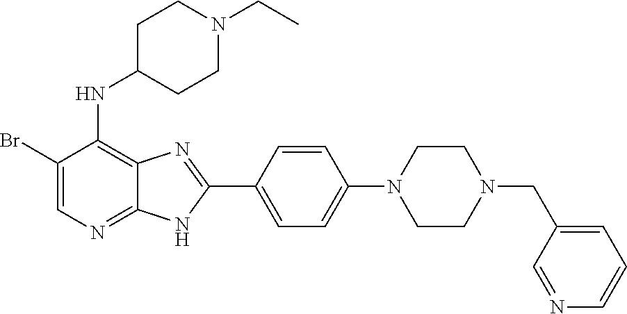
C1(Br)=CN=C2C(=C1NC1CCN(CC)CC1)N=C(C1=CC=C(N3CCN(CC4=CC=CN=C4)CC3)C=C1)N2
